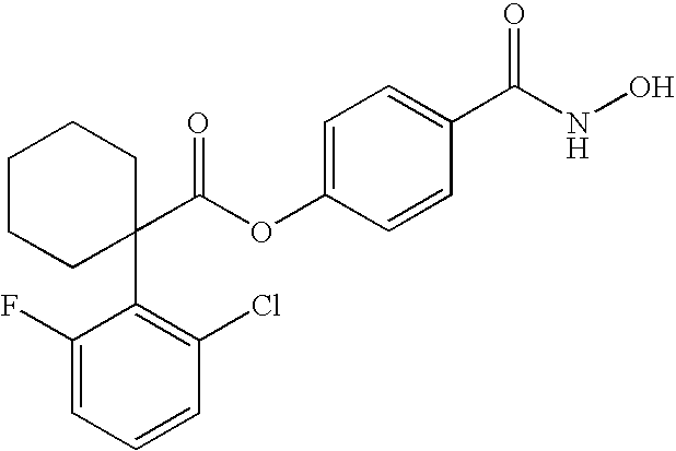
C1CCC(C(OC2=CC=C(C(NO)=O)C=C2)=O)(C2=C(Cl)C=CC=C2F)CC1
